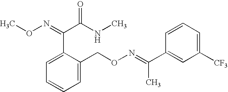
C1=C(C(=NOC)C(NC)=O)C(CON=C(C2=CC([CF3])=CC=C2)C)=CC=C1
